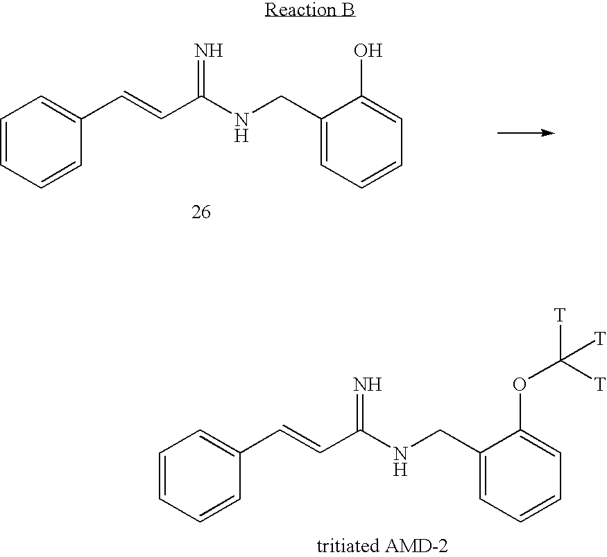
C1=CC=CC(C=CC(NCC2=CC=CC=C2OC([T])([T])[T])=N)=C1.C1=CC=CC(C=CC(NCC2=CC=CC=C2O)=N)=C1
